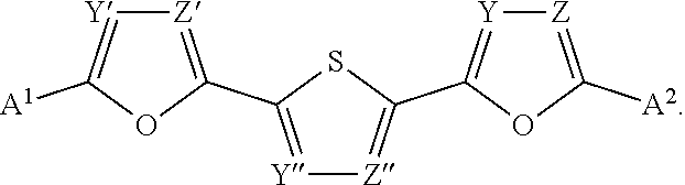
[Y]1=C(C2=[Z][Y]=C([A1])O2)SC(C2=[Y][Z]=C([A2])O2)=[Z]1
